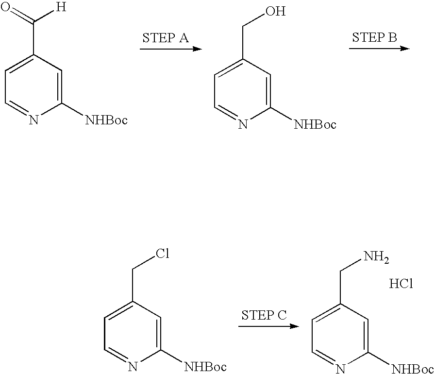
C1=C(C(=O)[H])C=C([NHBoc])N=C1.C1=C(CO)C=C([NHBoc])N=C1.C1=C(CCl)C=C([NHBoc])N=C1.C1=C(CN)C=C([NHBoc])N=C1.Cl
